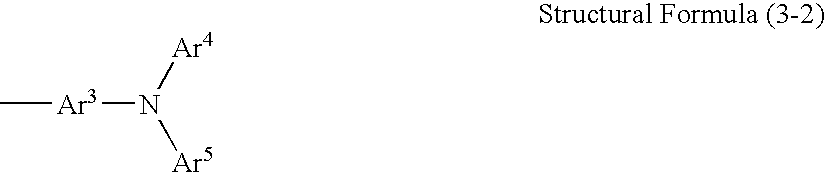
C[Ar3]N([Ar5])[Ar4]
